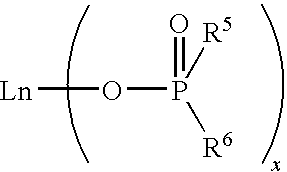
[Ln]OP([R6])([R5])=O
